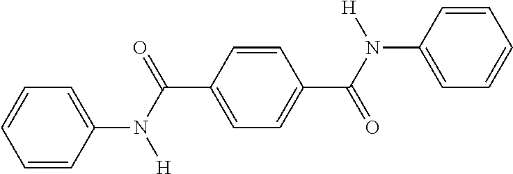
C1=CC=CC(N([H])C(C2=CC=C(C(=O)N(C3=CC=CC=C3)[H])C=C2)=O)=C1
